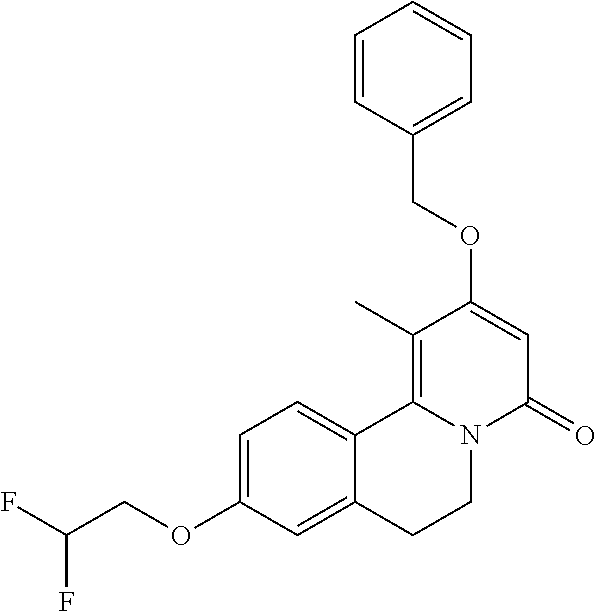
C(F)(F)COC1=CC=C2C(=C1)CCN1C2=C(C)C(OCC2=CC=CC=C2)=CC1=O
